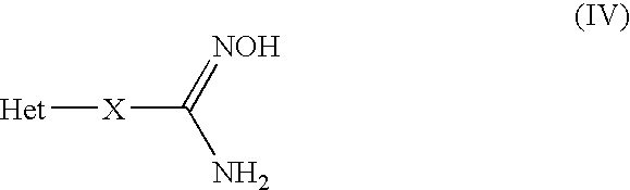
[Het][X]C(N)=[NOH]
